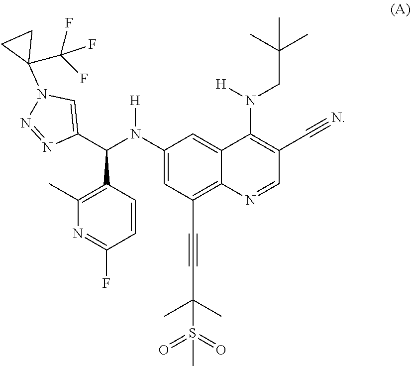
C12=CC(N(C(C3=CN(C4(C(F)(F)F)CC4)N=N3)C3=C(C)N=C(F)C=C3)[H])=CC(C#CC(C)(C)S(=O)(=O)C)=C1N=CC(C#N)=C2N(CC(C)(C)C)[H]
